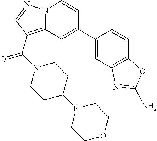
N12C(=C(C(N3CCC(N4CCOCC4)CC3)=O)C=N1)C=C(C1=CC3=C(C=C1)OC(N)=N3)C=C2
